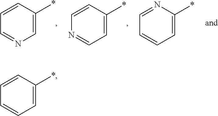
C1=CC=C(*)C=C1.C1=NC=C(*)C=C1.N1=CC=C(*)C=C1.C1=CC=C(*)N=C1
